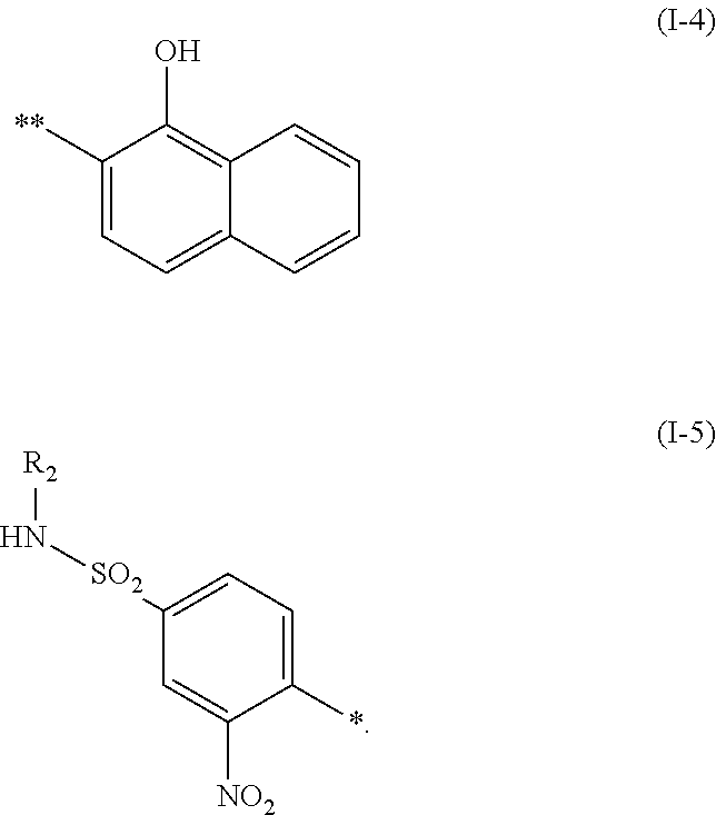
C1([**])=CC=C2C(=C1O)C=CC=C2.C1([SO2]N[R2])=CC=C(*)C([NO2])=C1
